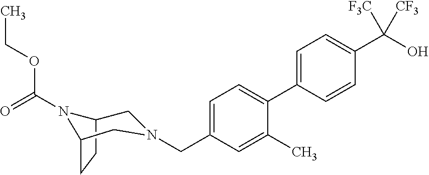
C1=C(C2=CC=C(CN3CC4CCC(N4C(=O)OCC)C3)C=C2C)C=CC(C(O)([F3C])[CF3])=C1
